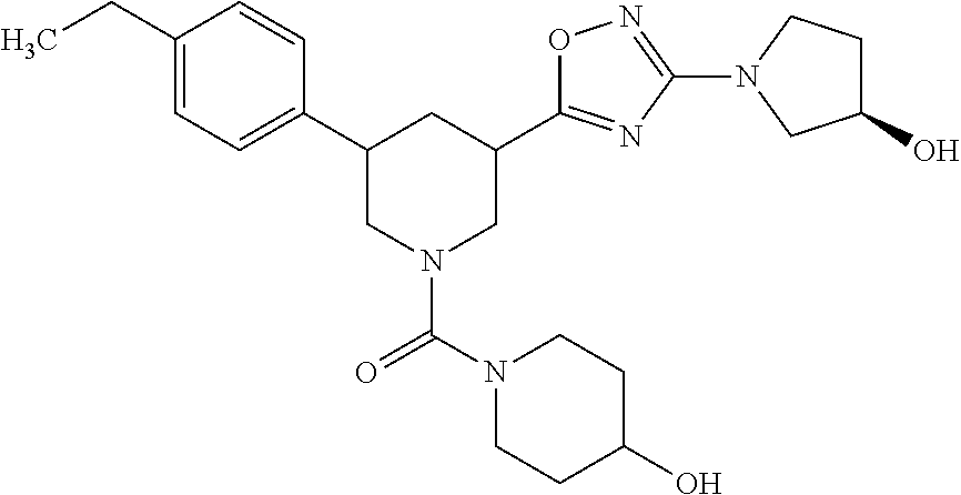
C1=CC(C2CN(C(N3CCC(O)CC3)=O)CC(C3=NC(N4CCC(O)C4)=NO3)C2)=CC=C1CC
